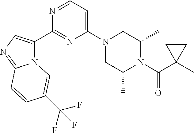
N12C(C3=NC(N4CC(C)N(C(=O)C5(C)CC5)C(C)C4)=CC=N3)=CN=C1C=CC(C(F)(F)F)=C2
